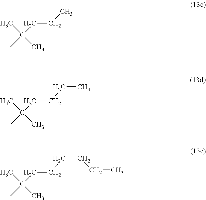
CC(C)(CCC)C.CC(C)(CCCC)C.CC(C)(CCCCCC)C
